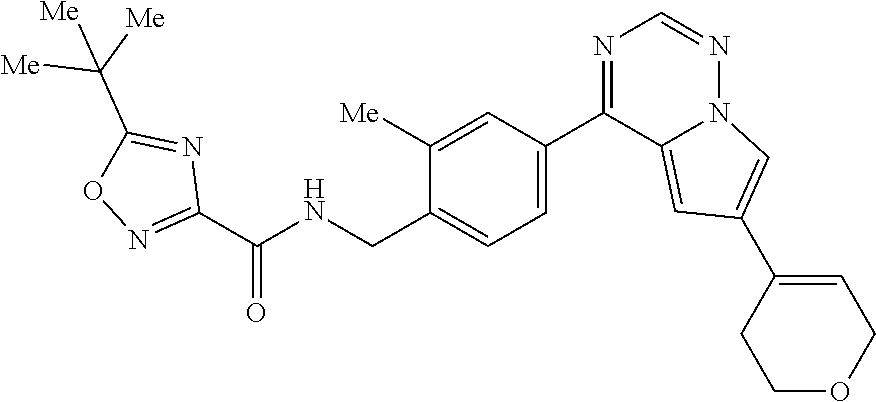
C1([Me])=CC(C2=NC=NN3C2=CC(C2=CCOCC2)=C3)=CC=C1CNC(C1=NOC(C([Me])([Me])[Me])=N1)=O
